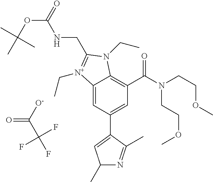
C12=CC(C3=CC(C)N=C3C)=CC(C(=O)N(CCOC)CCOC)=C1N(CC)C(CNC(=O)OC(C)(C)C)=[N+]2CC.O=C(C(F)(F)F)[O-]
